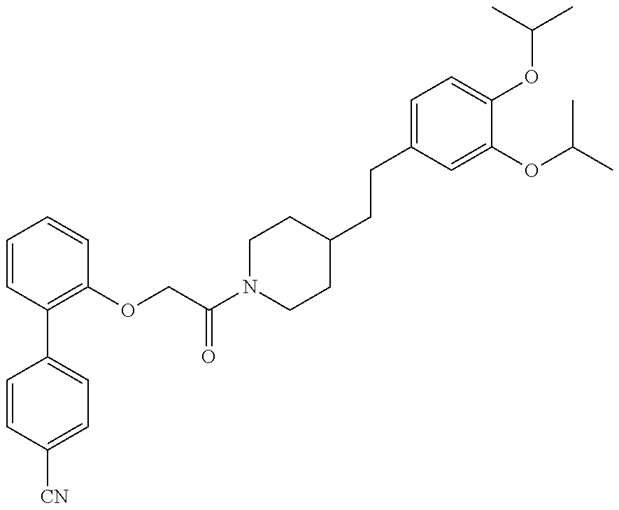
C1=CC([CN])=CC=C1C1=C(OCC(N2CCC(CCC3=CC=C(OC(C)C)C(OC(C)C)=C3)CC2)=O)C=CC=C1
